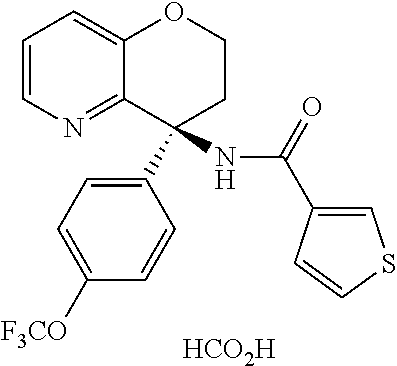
[HCO2H].C12=NC=CC=C1OCCC2(C1=CC=C([F3CO])C=C1)NC(C1=CSC=C1)=O
